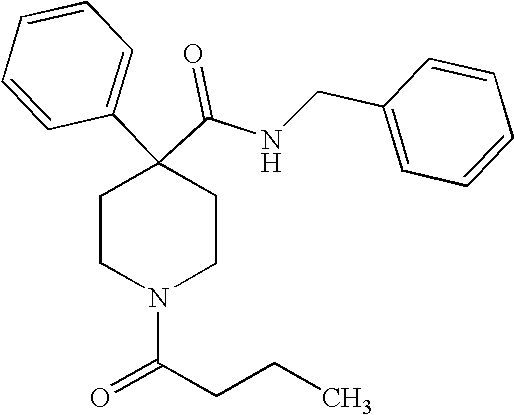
N(C(C1(C2=CC=CC=C2)CCN(C(CCC)=O)CC1)=O)CC1=CC=CC=C1
